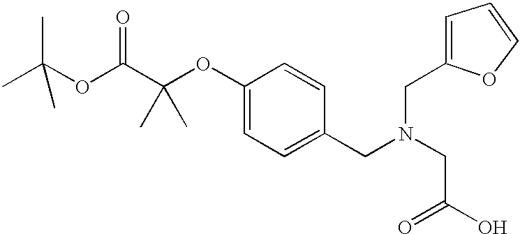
C1(CN(CC(=O)O)CC2=CC=CO2)=CC=C(OC(C(OC(C)(C)C)=O)(C)C)C=C1
